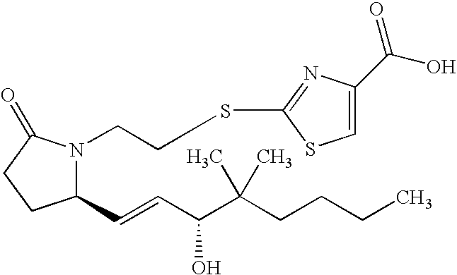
N1(CCSC2=NC(C(O)=O)=CS2)C(=O)CCC1C=CC(C(CCCC)(C)C)O
